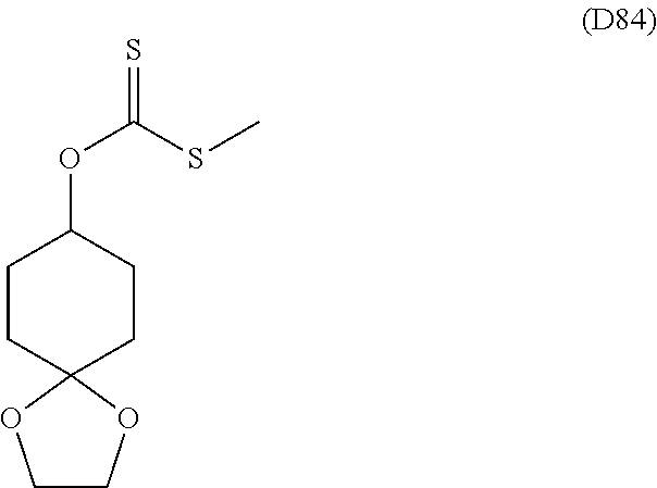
C1COC2(O1)CCC(OC(=S)SC)CC2
